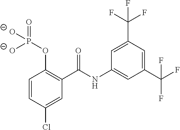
C1=CC(Cl)=CC(C(=O)NC2=CC(C(F)(F)F)=CC(C(F)(F)F)=C2)=C1OP([O-])(=O)[O-]
